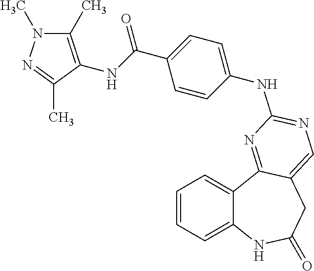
C1=CC=C2C(=C1)C1=NC(NC3=CC=C(C(=O)NC4=C(C)N(C)N=C4C)C=C3)=NC=C1CC(=O)N2
